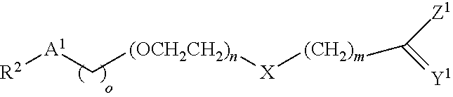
[R2][A1]C[(OCH2CH2)n][X][(CH2)m]C([Z1])=[Y1]
